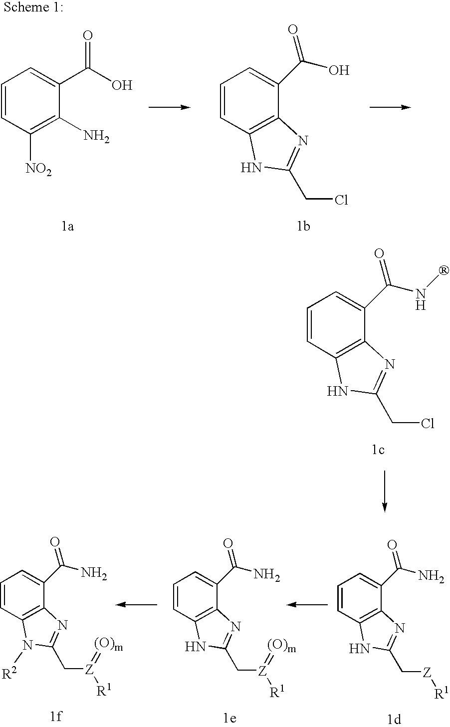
C1=CC2=C(C(C(NC)=O)=C1)N=C(CCl)N2.C1=CC2=C(C(C(N)=O)=C1)N=C(C[Z][R1])N2.C1=CC2=C(C(C(N)=O)=C1)N=C(C[Z]([R1])=[(O)m])N2.C1=CC2=C(C(C(N)=O)=C1)N=C(C[Z]([R1])=[(O)m])N2[R2].C1=CC([NO2])=C(N)C(C(O)=O)=C1.C1=CC2=C(C(C(O)=O)=C1)N=C(CCl)N2
